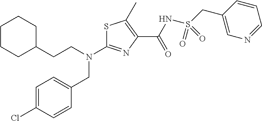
C1CCC(CCN(CC2=CC=C(Cl)C=C2)C2=NC(C(NS(CC3=CN=CC=C3)(=O)=O)=O)=C(C)S2)CC1
